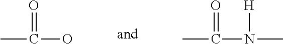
CC(O)=O.CC(N(C)[H])=O
